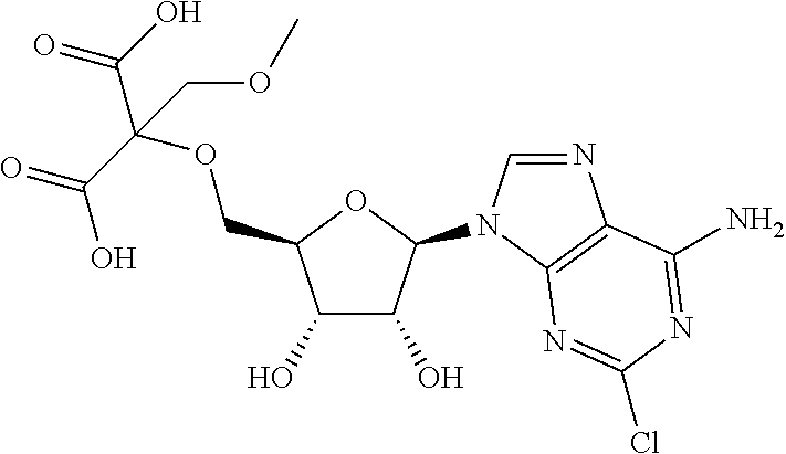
C1(O)C(O)C(N2C=NC3=C2N=C(Cl)N=C3N)OC1COC(C(O)=O)(COC)C(O)=O
